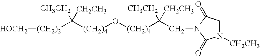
[(CH2)4](C([CH3CH2])([CH2CH3])[(CH2)2][HOCH2])O[(CH2)4]C([CH3CH2])([CH2CH3])CN1C(=O)CN([CH2CH3])C1=O
